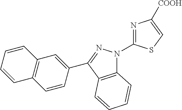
C12=C(C(C3=CC4=C(C=C3)C=CC=C4)=NN1C1=NC([COOH])=CS1)C=CC=C2
